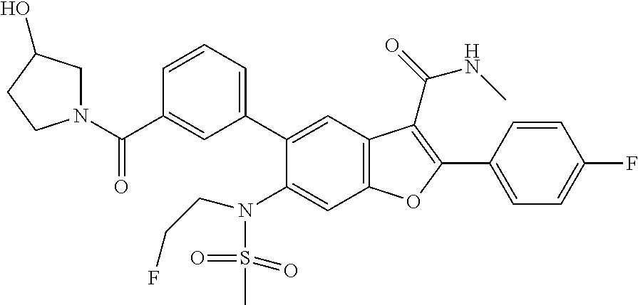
C1=CC(C2=C(C(=O)NC)C3=C(C=C(N(S(=O)(=O)C)CCF)C(C4=CC=CC(C(N5CC(O)CC5)=O)=C4)=C3)O2)=CC=C1F
